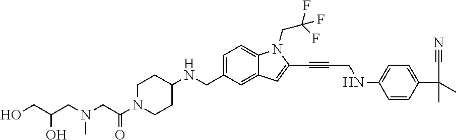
C1=C(CNC2CCN(C(CN(CC(CO)O)C)=O)CC2)C=C2C(=C1)N(CC(F)(F)F)C(C#CCNC1=CC=C(C(C)(C)C#N)C=C1)=C2
